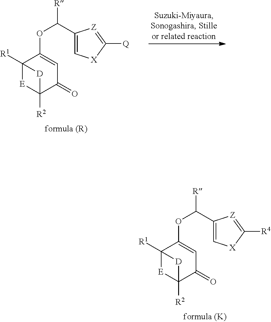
C12([R1])[E]C([R2])(C(=O)C=C1OC(C1=C[X]C([R4])=[Z]1)[R])[D]2.C12([R1])[E]C([R2])(C(=O)C=C1OC(C1=C[X]C([Q])=[Z]1)[R])[D]2
